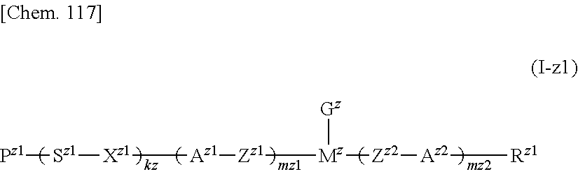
[Pz1][Sz1][Xz1][Az1][Zz1][Mz]([Gz])[Zz2][Az2][Rz1]
